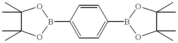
C1(B2OC(C)(C)C(C)(C)O2)=CC=C(B2OC(C)(C)C(C)(C)O2)C=C1
